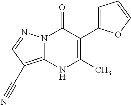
N12C(=C(C#N)C=N1)NC(C)=C(C1=CC=CO1)C2=O
